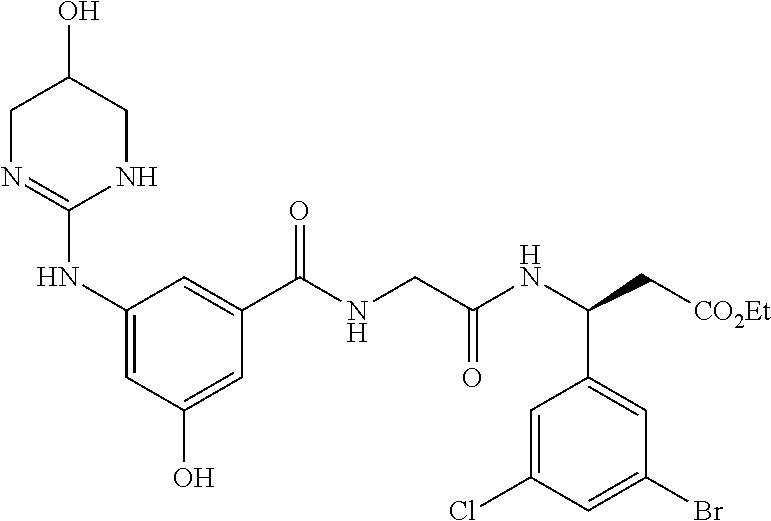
C1N=C(NC2=CC(O)=CC(C(NCC(NC(C[CO2Et])C3=CC(Br)=CC(Cl)=C3)=O)=O)=C2)NCC1O
